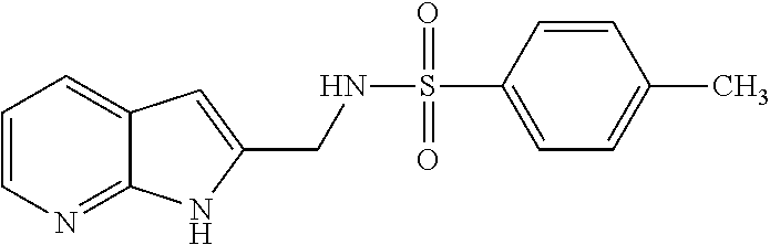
C1=CN=C2C(=C1)C=C(CNS(=O)(=O)C1=CC=C(C)C=C1)N2
